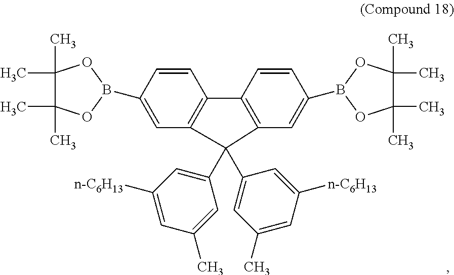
C1=CC(B2OC(C)(C)C(C)(C)O2)=CC2=C1C1=C(C=C(B3OC(C)(C)C(C)(C)O3)C=C1)C2(C1=CC([n-C6H13])=CC(C)=C1)C1=CC(C)=CC([n-C6H13])=C1
